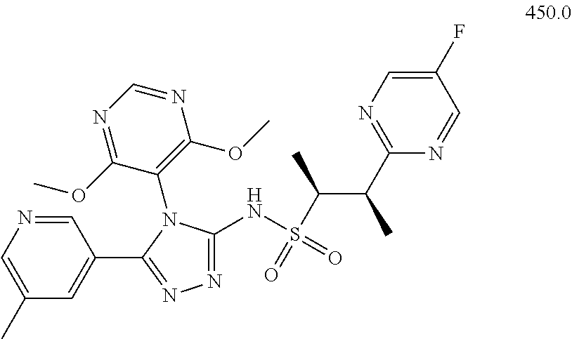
N1=C(NS(C(C(C2=NC=C(F)C=N2)C)C)(=O)=O)N(C2=C(OC)N=CN=C2OC)C(C2=CC(C)=CN=C2)=N1
